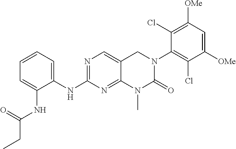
C1(NC2=NC=C3C(=N2)N(C)C(=O)N(C2=C(Cl)C([OMe])=CC([OMe])=C2Cl)C3)=CC=CC=C1NC(CC)=O
